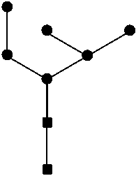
C(C)C(CC)C(C)C
